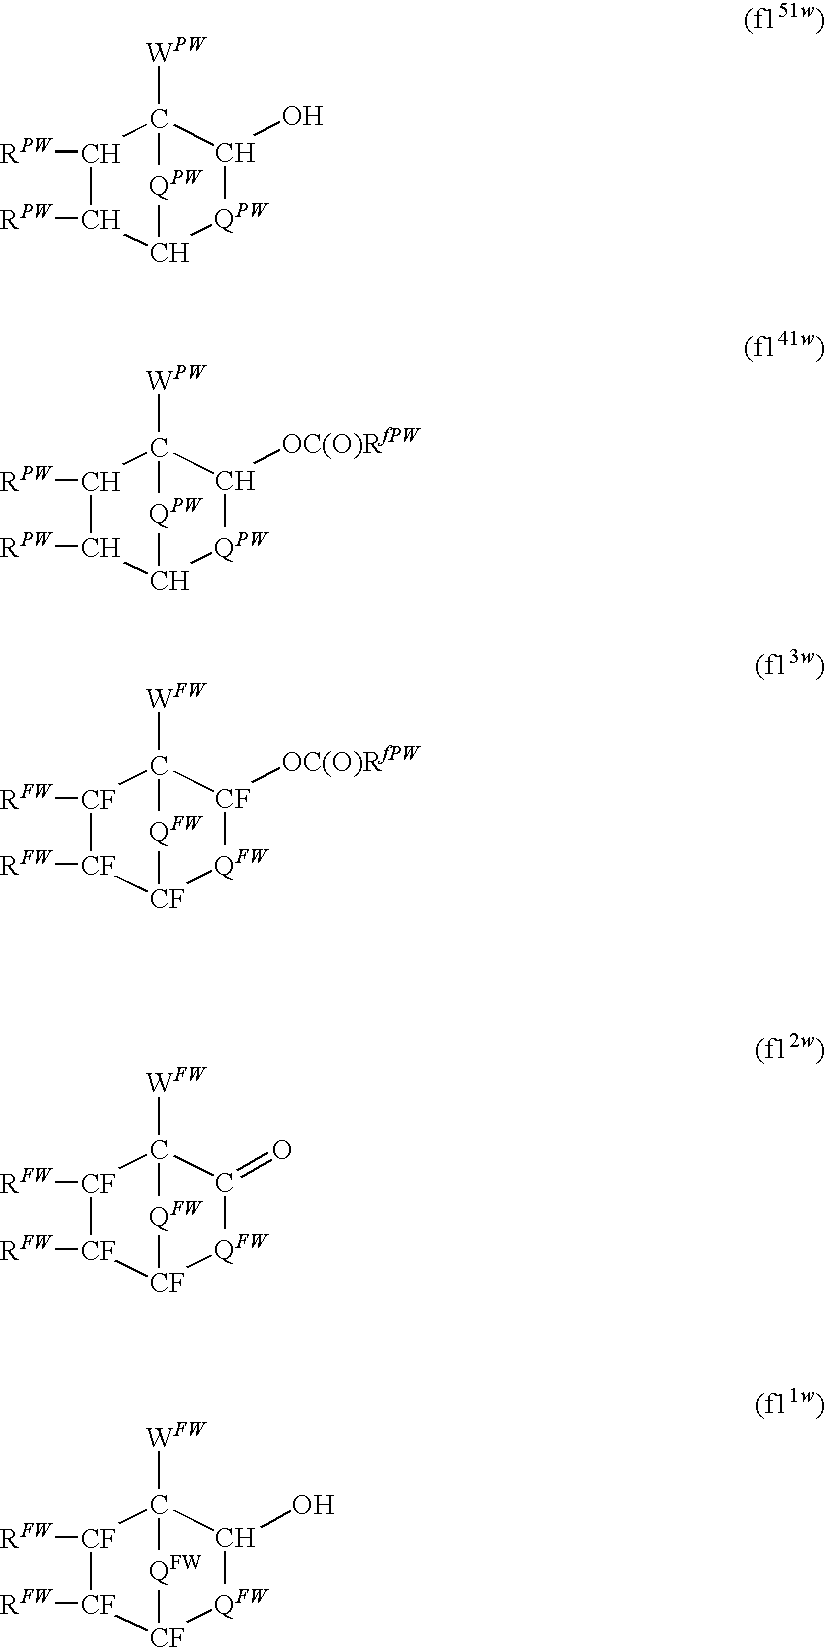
C1([RPW])C([RPW])C2[QPW]C(O)C1([WPW])[QPW]2.C1([RPW])C([RPW])C2[QPW]C([OC(O)RfPW])C1([WPW])[QPW]2.[CF]1([RFW])[CF]([RFW])[CF]2[QFW][CF]([OC(O)RfPW])C1([WFW])[QFW]2.[CF]1([RFW])[CF]([RFW])[CF]2[QFW]C(=O)C1([WFW])[QFW]2.[CF]1([RFW])[CF]([RFW])[CF]2[QFW]C(O)C1([WFW])[QFW]2
